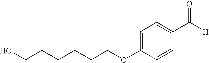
C1=C(OCCCCCCO)C=CC(C([H])=O)=C1
